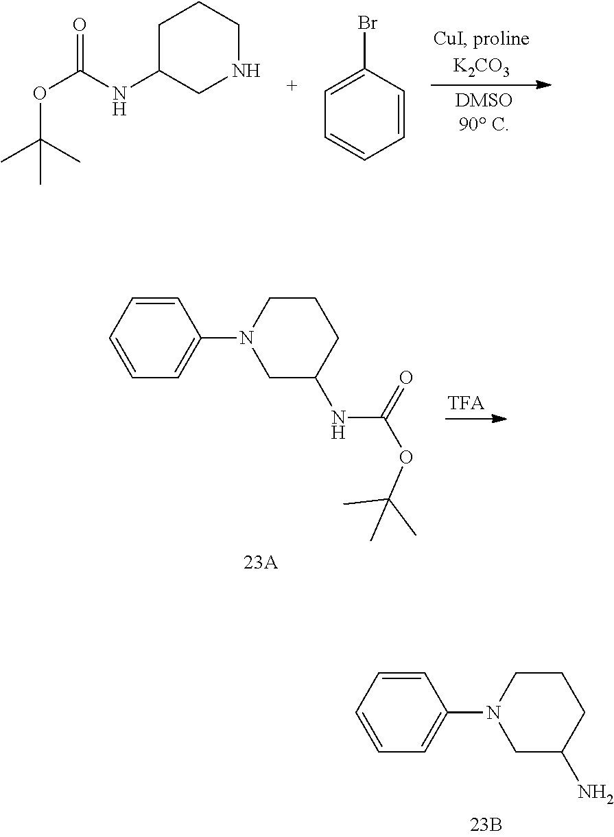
C1C(NC(OC(C)(C)C)=O)CNCC1.C1(Br)=CC=CC=C1.C1=CC=CC=C1N1CC(NC(OC(C)(C)C)=O)CCC1.C1=CC=CC=C1N1CC(N)CCC1
